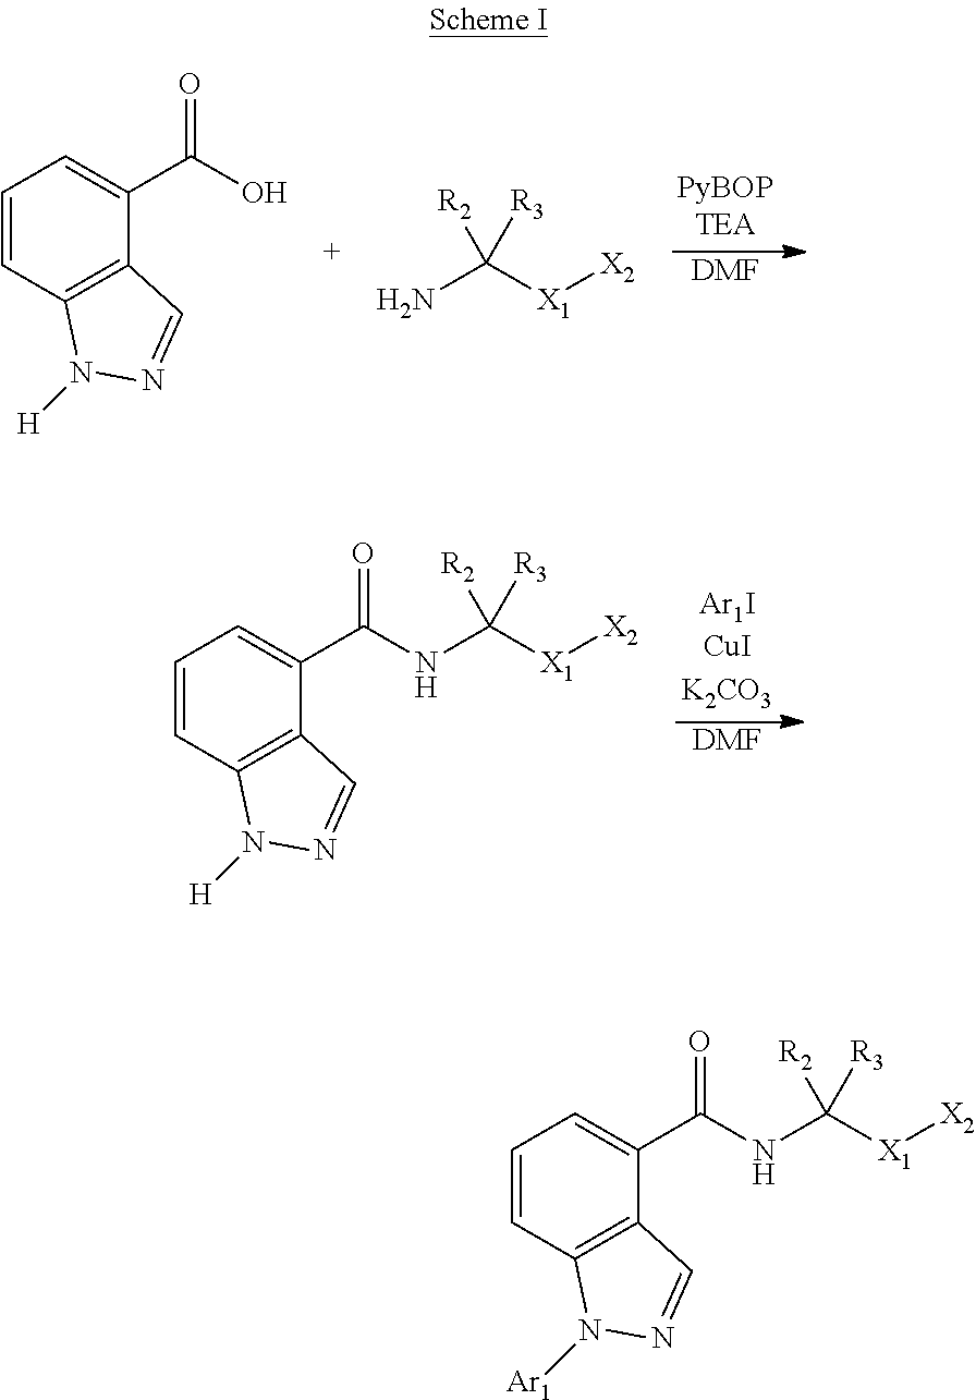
C1=CC2=C(C(C(O)=O)=C1)C=NN2[H].NC([X1][X2])([R2])[R3].[DMF].C1=CC2=C(C(C(NC([X1][X2])([R2])[R3])=O)=C1)C=NN2[H].[DMF].C1=CC2=C(C(C(NC([X1][X2])([R2])[R3])=O)=C1)C=NN2[Ar1]
